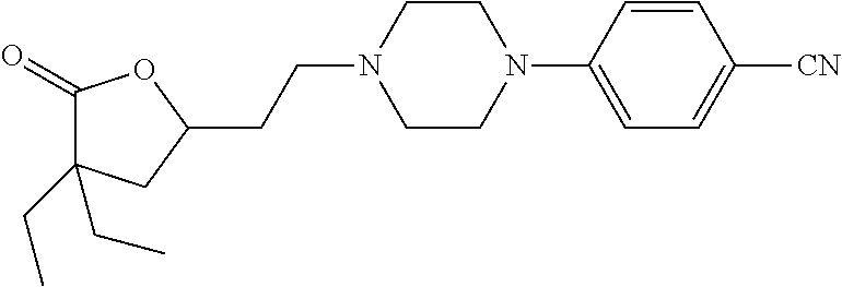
C1(=O)C(CC)(CC)CC(CCN2CCN(C3=CC=C([CN])C=C3)CC2)O1
